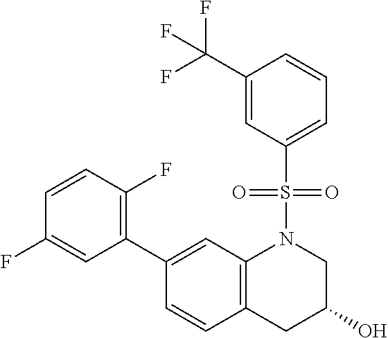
C1(C2=C(F)C=CC(F)=C2)=CC2=C(C=C1)CC(O)CN2S(C1=CC=CC(C(F)(F)F)=C1)(=O)=O
